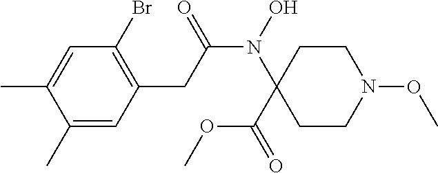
C1=C(C)C(C)=CC(CC(N(O)C2(C(=O)OC)CCN(OC)CC2)=O)=C1Br
